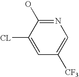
N1=C(O)C([CL])=CC([CF3])=C1
